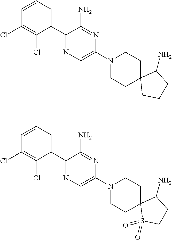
C1(C2=NC=C(N3CCC4(CC3)CCCC4N)N=C2N)=CC=CC(Cl)=C1Cl.C1(C2=NC=C(N3CCC4(CC3)S(=O)(=O)CCC4N)N=C2N)=CC=CC(Cl)=C1Cl
